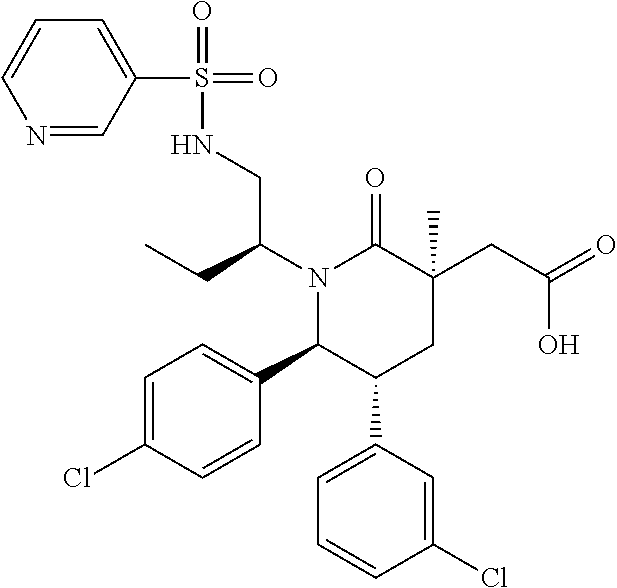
N1(C(CC)CNS(=O)(C2=CC=CN=C2)=O)C(C2=CC=C(Cl)C=C2)C(C2=CC=CC(Cl)=C2)CC(CC(=O)O)(C)C1=O
